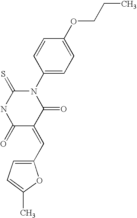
N1(C2=CC=C(OCCC)C=C2)C(=S)NC(=O)C(=CC2=CC=C(C)O2)C1=O
